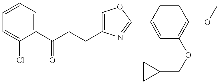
C1=CC=C(C(CCC2=COC(C3=CC(OCC4CC4)=C(OC)C=C3)=N2)=O)C(Cl)=C1
